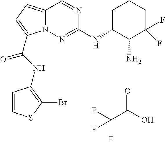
O=C(O)C(F)(F)F.N1=CC2=CC=C(C(NC3=C(Br)SC=C3)=O)N2N=C1NC1C(N)C(F)(F)CCC1
